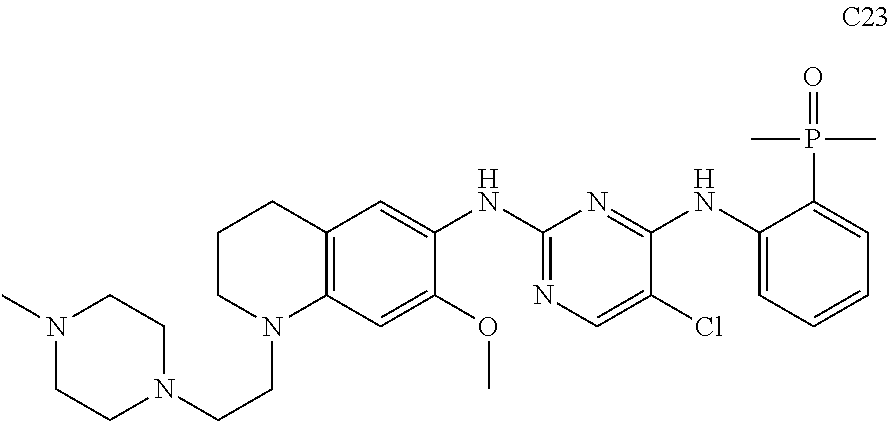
C12=C(C=C(OC)C(NC3=NC=C(Cl)C(NC4=CC=CC=C4P(C)(C)=O)=N3)=C1)N(CCN1CCN(C)CC1)CCC2
